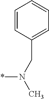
C1=CC(CN(C)*)=CC=C1
